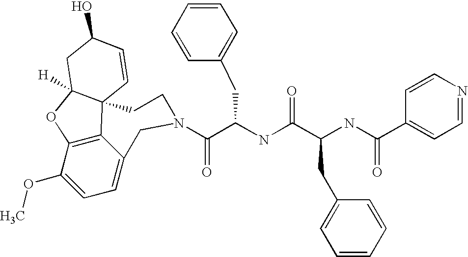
C1(OC)=CC=C2C3=C1OC1([H])C3(C=CC(O)C1)CCN(C(C(NC(C(NC(C1=CC=NC=C1)=O)CC1=CC=CC=C1)=O)CC1=CC=CC=C1)=O)C2
